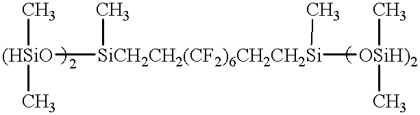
[(HSiO]([SiCH2CH2(CF2)6CH2CH2Si]([OSiH)2](C)C)(C)C)(C)C
